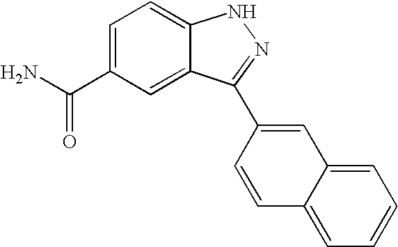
C1(C(N)=O)=CC=C2C(=C1)C(C1=CC3=CC=CC=C3C=C1)=NN2
